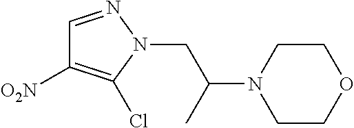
C(N1N=CC([O2N])=C1Cl)C(N1CCOCC1)C
